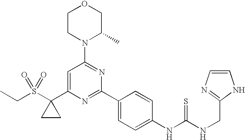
CCS(C1(C2=CC(N3C(C)COCC3)=NC(C3=CC=C(NC(NCC4=NC=CN4)=S)C=C3)=N2)CC1)(=O)=O
